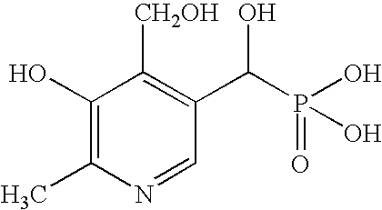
C1(O)=C(C)N=CC(C(O)P(=O)(O)O)=C1[CH2OH]
